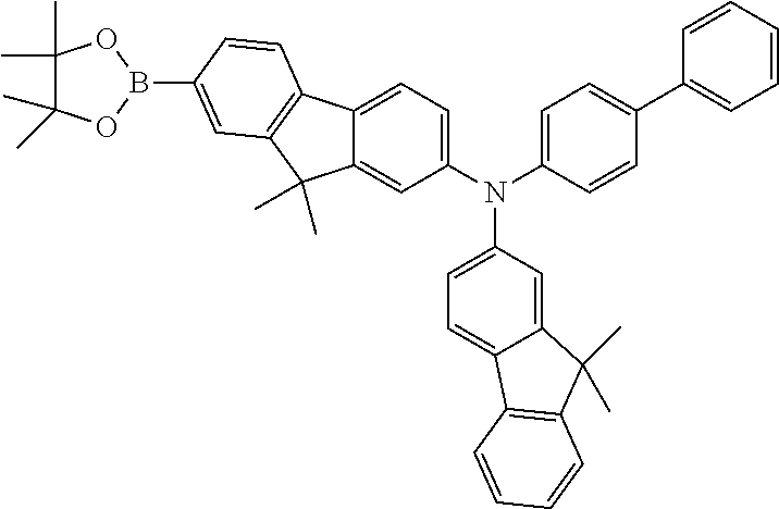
C12=CC=C(N(C3=CC=C(C4=CC=CC=C4)C=C3)C3=CC=C4C(=C3)C(C)(C)C3=C4C=CC=C3)C=C1C(C)(C)C1=C2C=CC(B2OC(C)(C)C(C)(C)O2)=C1
